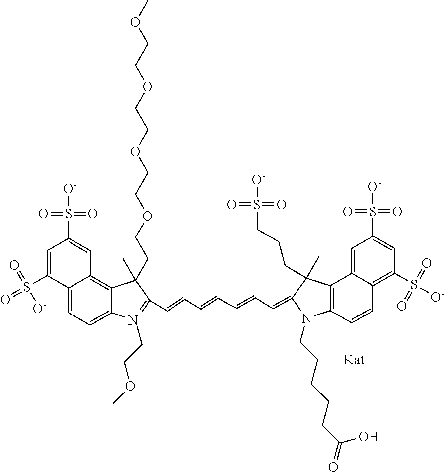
COCCOCCOCCOCCC1(C)C2=C3C(=CC=C2[N+](CCOC)=C1C=CC=CC=CC=C1N(CCCCCC(=O)O)C2=C(C4=CC(S([O-])(=O)=O)=CC(S([O-])(=O)=O)=C4C=C2)C1(CCCS(=O)([O-])=O)C)C(S(=O)(=O)[O-])=CC(S(=O)(=O)[O-])=C3
